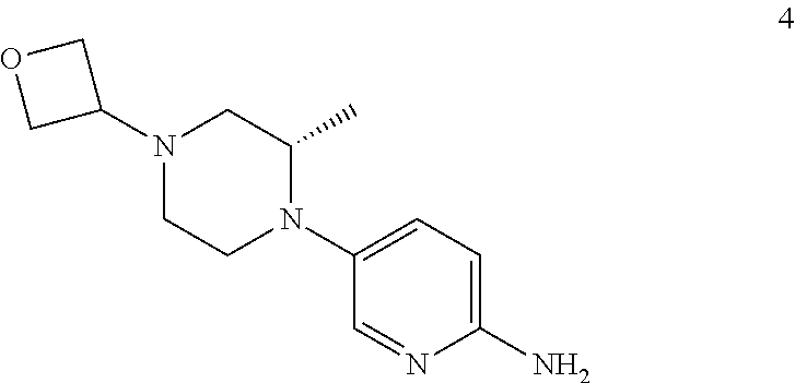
N1(C2COC2)CCN(C2=CC=C(N)N=C2)C(C)C1
